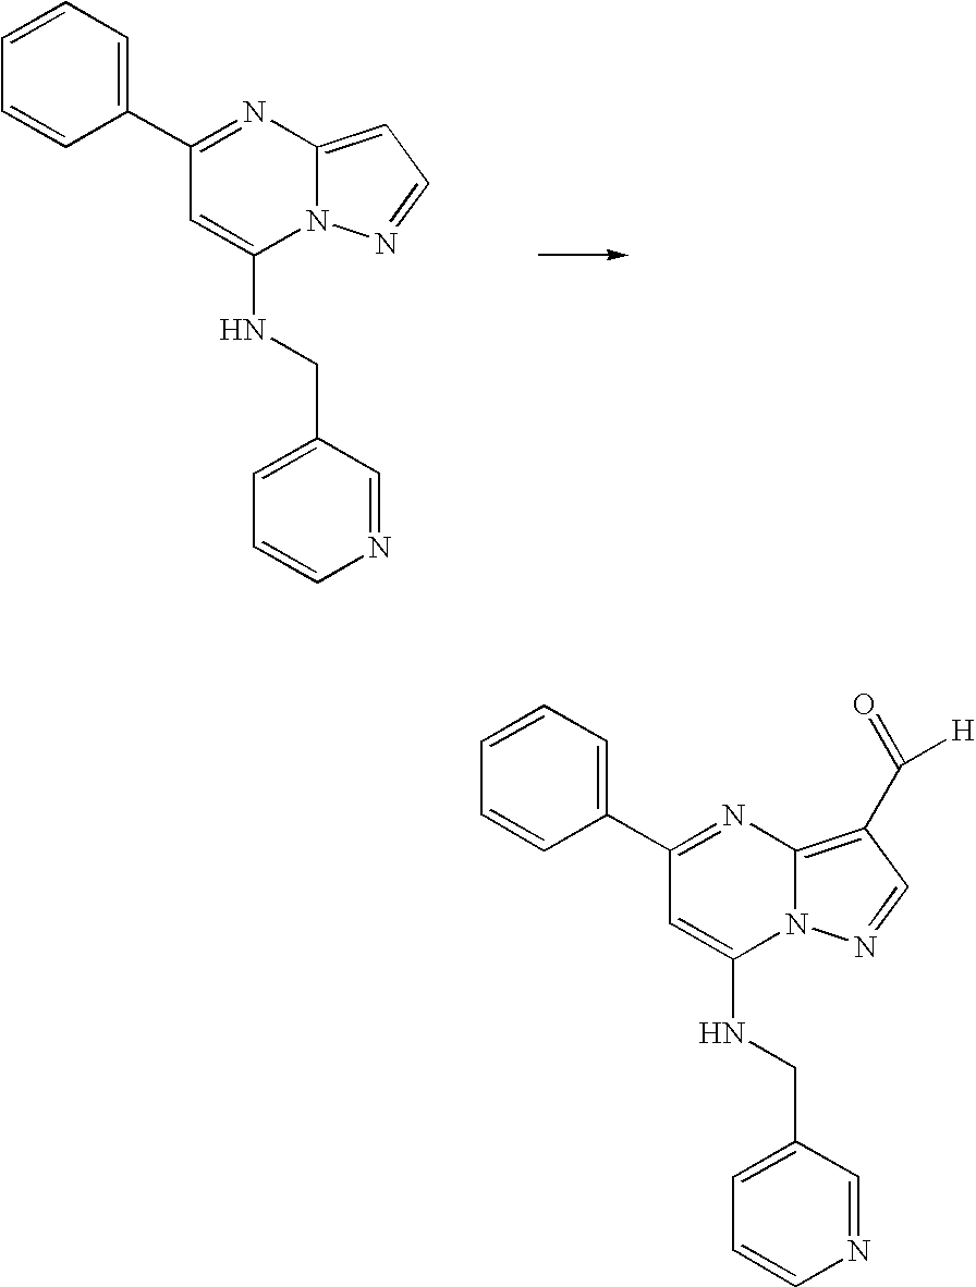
C1=CC=C(C2=NC3=CC=NN3C(NCC3=CC=CN=C3)=C2)C=C1.C1=CC=C(C2=NC3=C(C(=O)[H])C=NN3C(NCC3=CC=CN=C3)=C2)C=C1
